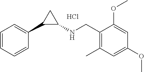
C1=CC=CC(C2C(NCC3=C(C)C=C(OC)C=C3OC)C2)=C1.Cl
